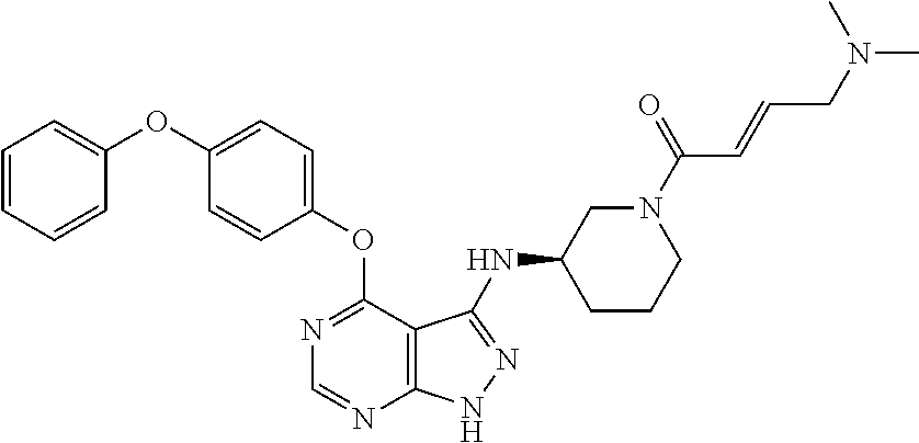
C1=CC=CC(OC2=CC=C(OC3=NC=NC4=C3C(NC3CCCN(C(C=CCN(C)C)=O)C3)=NN4)C=C2)=C1
